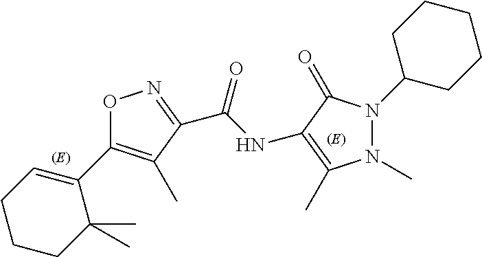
O1C(C2=CCCCC2(C)C)=C(C)C(C(NC2=C(C)N(C)N(C3CCCCC3)C2=O)=O)=N1
